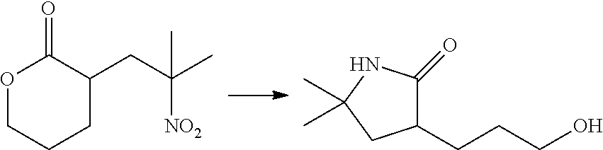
O1CCCC(CC(C)([NO2])C)C1=O.C(CO)CC1C(=O)NC(C)(C)C1
